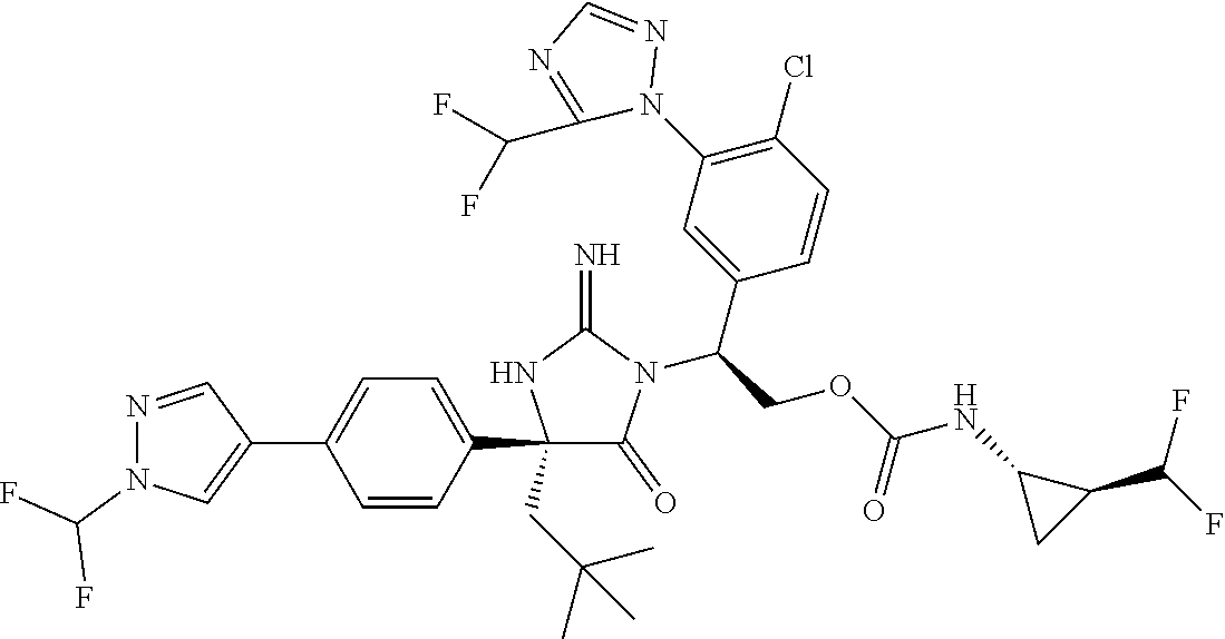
C1(C2=CC=C(C3=CN(C(F)F)N=C3)C=C2)(CC(C)(C)C)C(=O)N(C(COC(NC2CC2C(F)F)=O)C2=CC(N3N=CN=C3C(F)F)=C(Cl)C=C2)C(=N)N1
